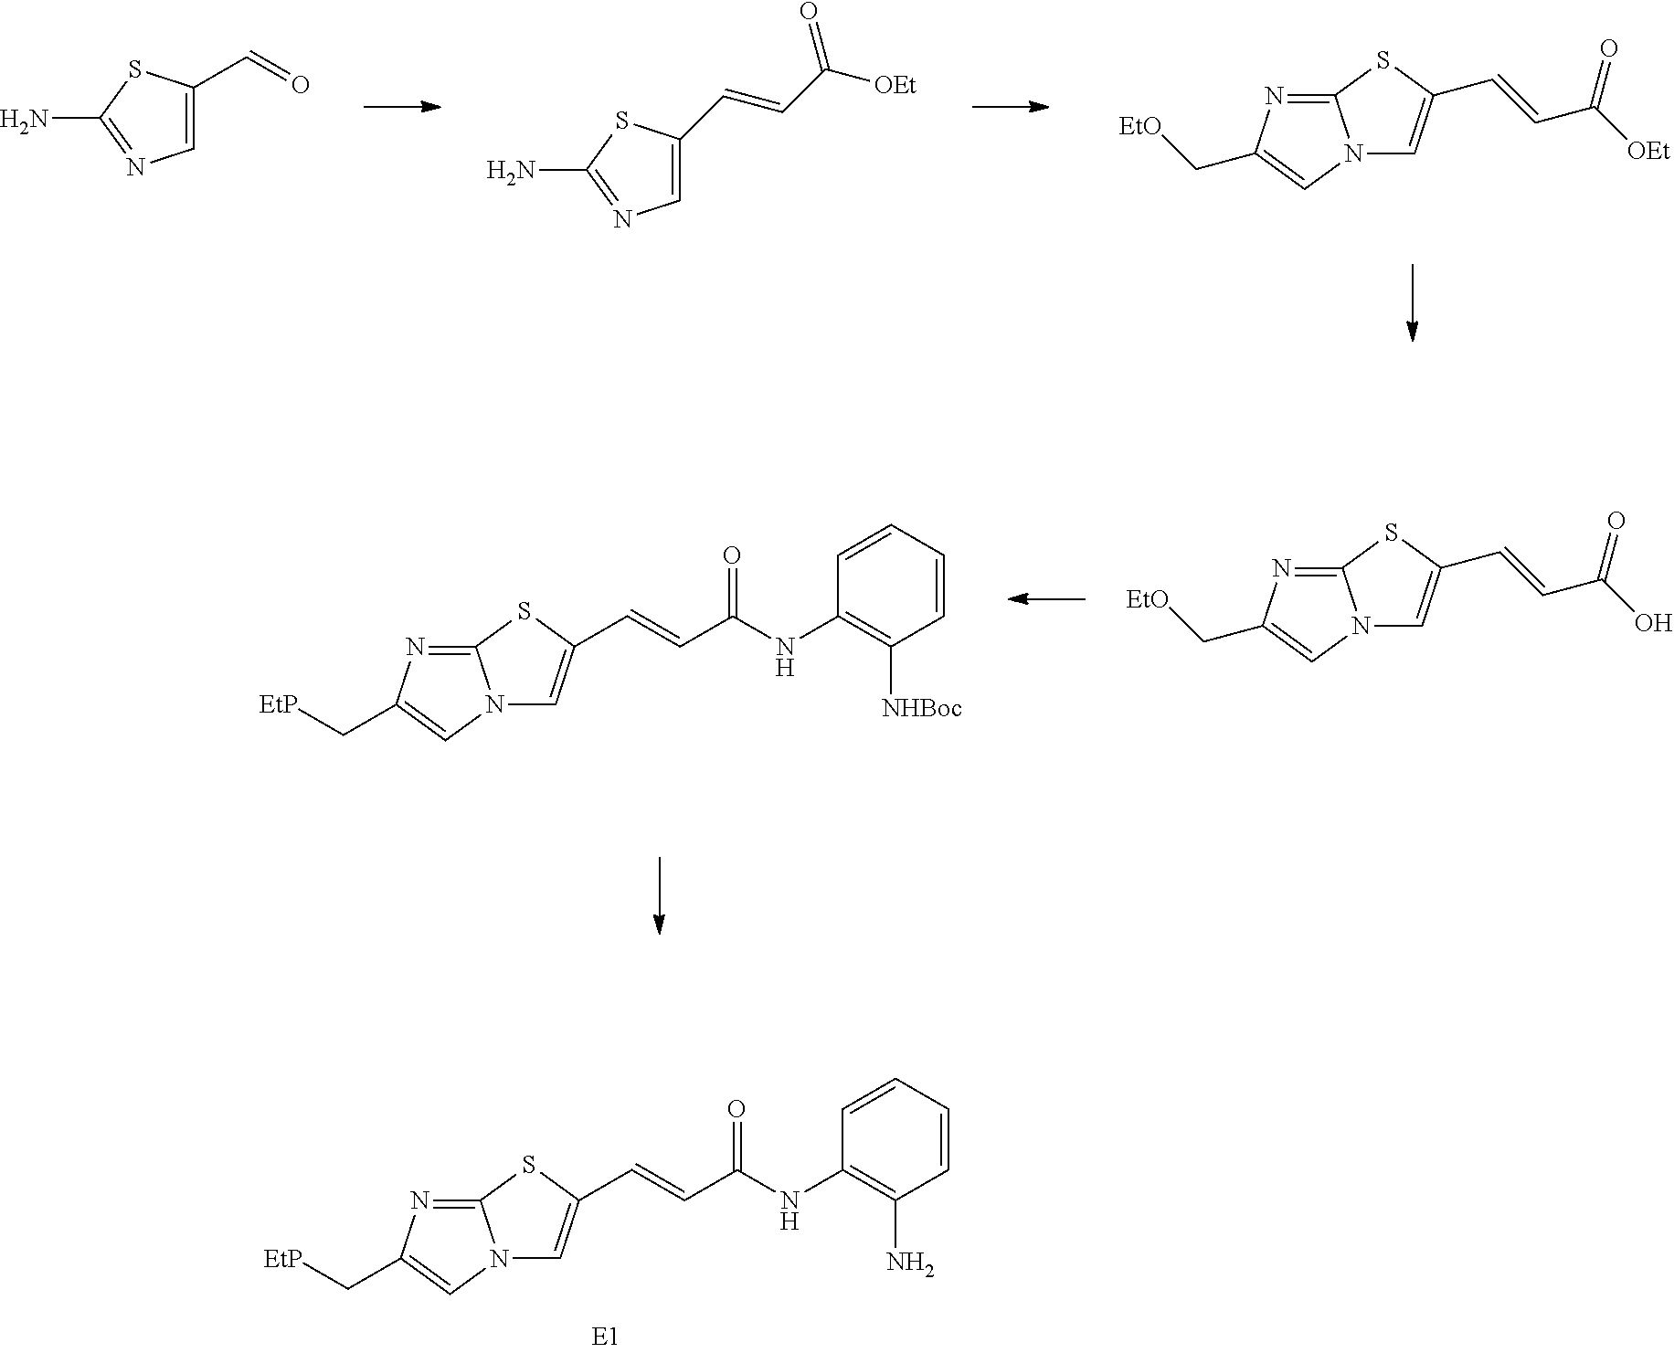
C1=C(C=O)SC(N)=N1.C1=C(C=CC(=O)[OEt])SC(N)=N1.C12=NC(C[EtO])=CN1C=C(C=CC([OEt])=O)S2.C12=NC(C[EtP])=CN1C=C(C=CC(NC1=C(N)C=CC=C1)=O)S2.C12=NC(C[EtO])=CN1C=C(C=CC(O)=O)S2.C12=NC(C[EtP])=CN1C=C(C=CC(NC1=C([NHBoc])C=CC=C1)=O)S2
